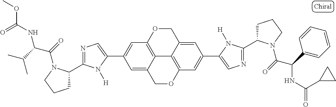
C12=C3OCC4=CC(C5=CN=C(C6CCCN6C(=O)C(C6=CC=CC=C6)NC(=O)C6CC6)N5[H])=CC(=C14)OCC2=CC(C1=CN=C(C2CCCN2C(=O)C(C(C)C)NC(OC)=O)N1[H])=C3
